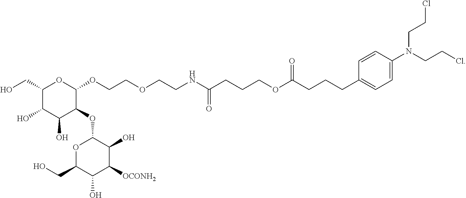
C1(CO)C(O)C(O)C(OC2OC(CO)C(O)C([OCONH2])C2O)C(OCCOCCNC(CCCOC(CCCC2=CC=C(N(CCCl)CCCl)C=C2)=O)=O)O1
